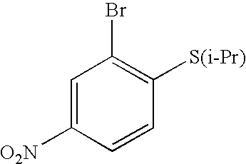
C1=C([O2N])C=CC([S(i-Pr)])=C1Br
